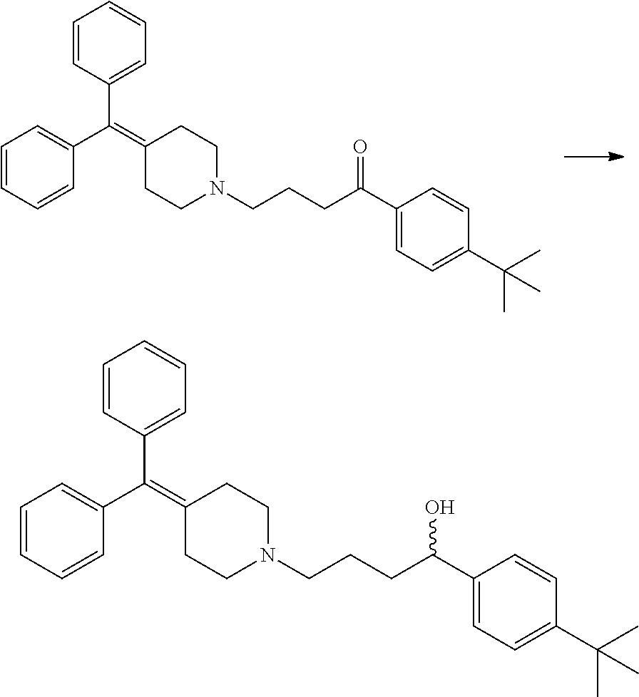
C1=CC=CC(C(=C2CCN(CCCC(C3=CC=C(C(C)(C)C)C=C3)=O)CC2)C2=CC=CC=C2)=C1.C1=CC=CC(C(=C2CCN(CCCC(C3=CC=C(C(C)(C)C)C=C3)O)CC2)C2=CC=CC=C2)=C1
